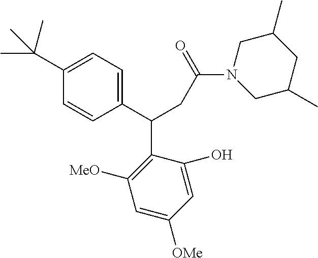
C1(C(C)(C)C)=CC=C(C(CC(N2CC(C)CC(C)C2)=O)C2=C([MeO])C=C([OMe])C=C2O)C=C1
